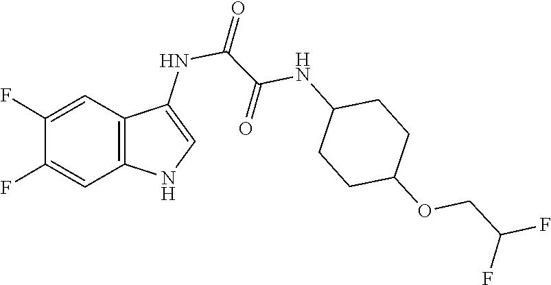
C1CC(OCC(F)F)CCC1NC(=O)C(NC1=CNC2=C1C=C(F)C(F)=C2)=O
